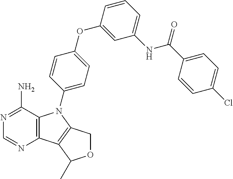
C12=C(C(N)=NC=N1)N(C1=CC=C(OC3=CC(NC(C4=CC=C(Cl)C=C4)=O)=CC=C3)C=C1)C1=C2C(C)OC1
